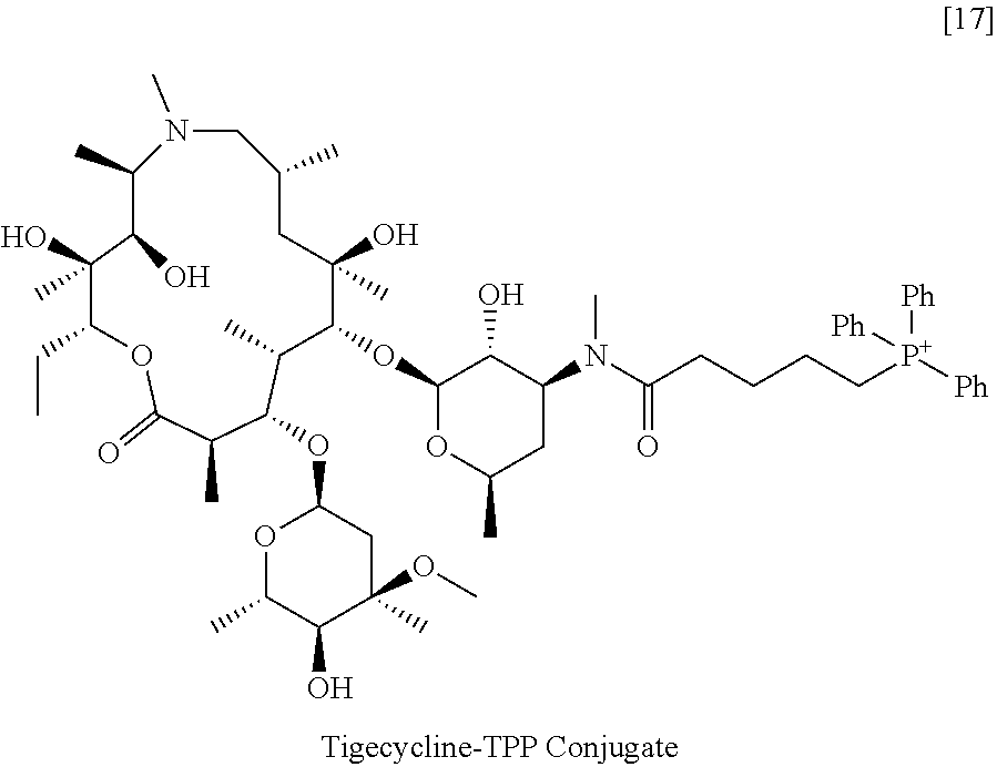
C1N(C)C(C)C(O)C(O)(C)C(CC)OC(=O)C(C)C(OC2OC(C)C(O)C(OC)(C)C2)C(C)C(OC2OC(C)CC(N(C(CCCC[P+]([Ph])([Ph])[Ph])=O)C)C2O)C(O)(C)CC1C
